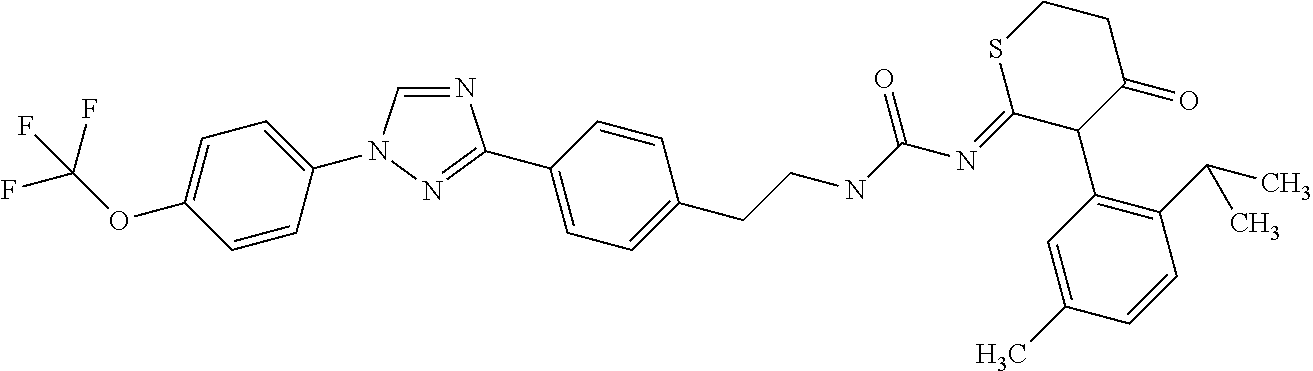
N1=CN(C2=CC=C(OC(F)(F)F)C=C2)N=C1C1=CC=C(CCNC(N=C2C(C3=C(C(C)C)C=CC(C)=C3)C(=O)CCS2)=O)C=C1
